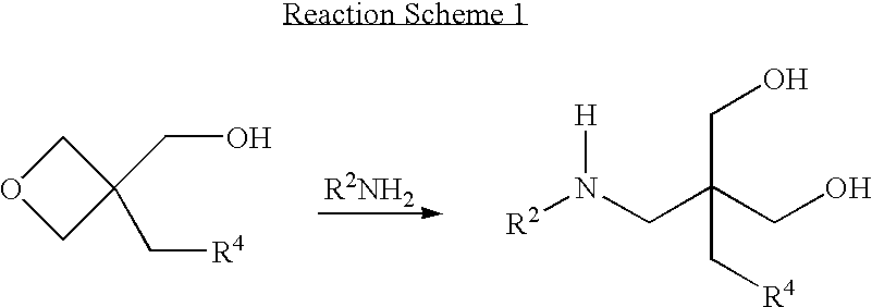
O1CC(CO)(C[R4])C1.[R2]N([H])CC(CO)(CO)C[R4]
